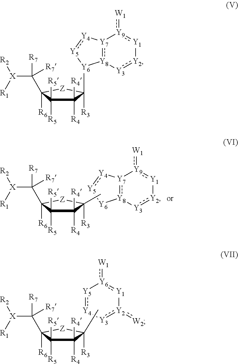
[Y7]12:[Y8]([Y3]:[Y2][Y1]:[Y9]1:[W1])[Y6][Y5]:[Y4]2.C1([R4])([R4])C([R5])([R5])C([R6])(C([R7])([R7])[X]([R1])[R2])[Z]C1([R3])C.C1([R4])([R4])C([R5])([R5])C([R6])(C([R7])([R7])[X]([R1])[R2])[Z]C1([R3])C.[Y5]1:[Y4][Y3]:[Y2](:[W2])[Y1]:[Y6]1:[W1].[Y7]12:[Y8]([Y3]:[Y2][Y1]:[Y9]1:[W1])[Y6](C1([R3])C([R4])([R4])C([R5])([R5])C([R6])(C([R7])([R7])[X]([R1])[R2])[Z]1)[Y5]:[Y4]2
